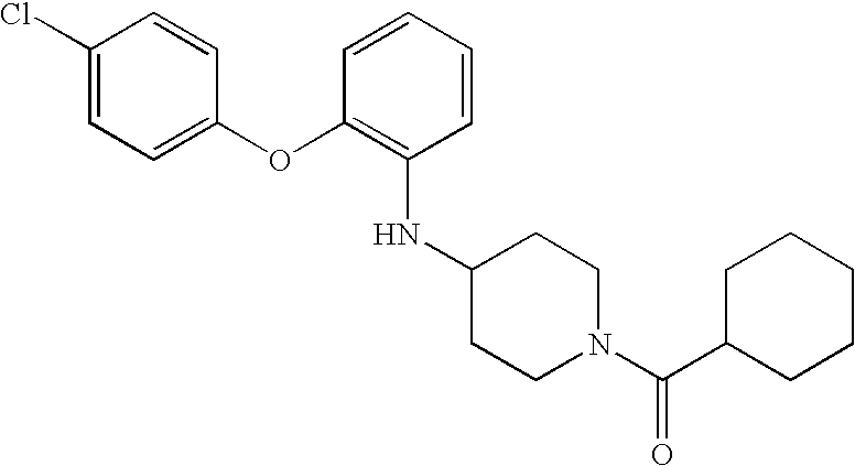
O(C1=CC=C(Cl)C=C1)C1=C(NC2CCN(C(C3CCCCC3)=O)CC2)C=CC=C1
